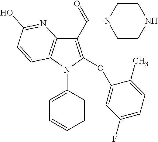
C1(C(=O)N2CCNCC2)=C(OC2=CC(F)=CC=C2C)N(C2=CC=CC=C2)C2=C1N=C(O)C=C2
